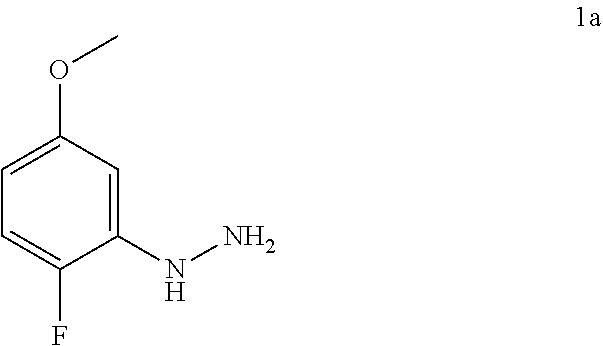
C1=C(F)C(NN)=CC(OC)=C1
